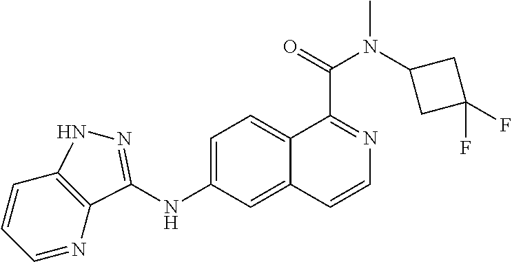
C1=CC=NC2=C1NN=C2NC1=CC=C2C(=C1)C=CN=C2C(=O)N(C1CC(F)(F)C1)C
